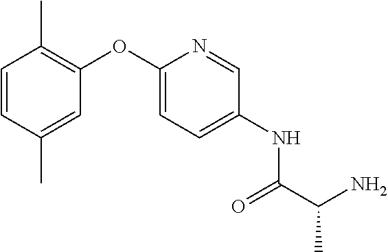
C1=CC(C)=CC(OC2=CC=C(NC(C(N)C)=O)C=N2)=C1C
